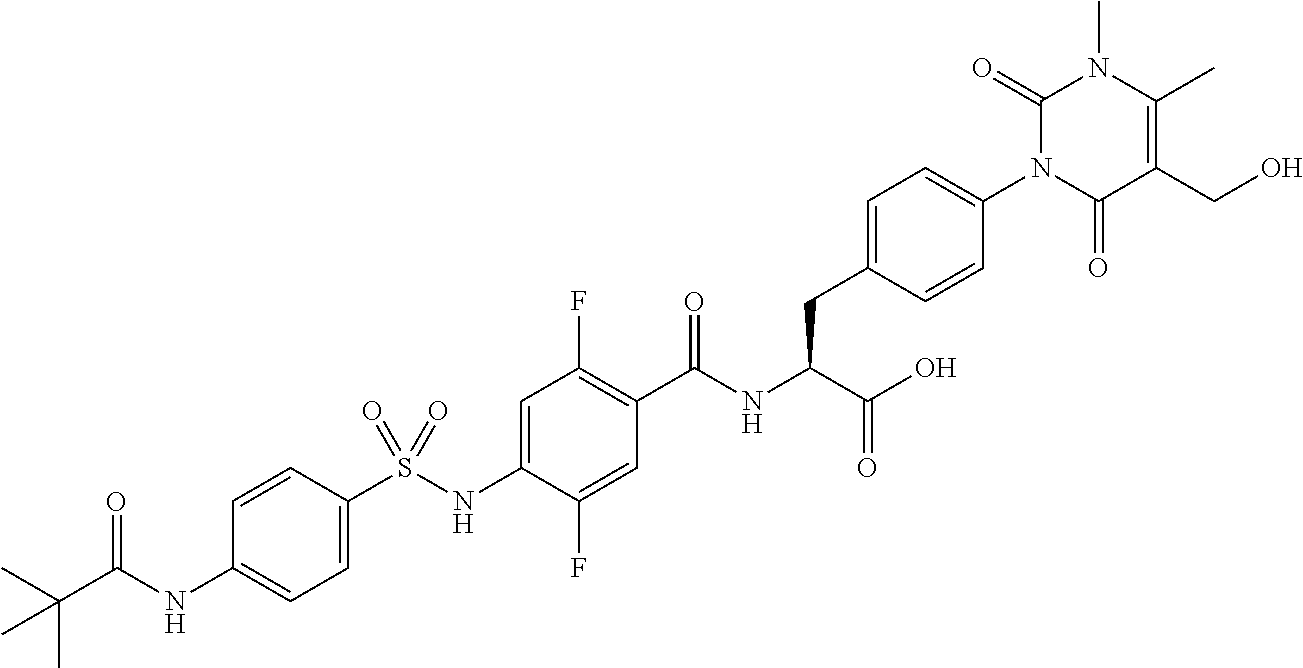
C1=C(S(NC2=CC(F)=C(C(NC(C(O)=O)CC3=CC=C(N4C(=O)C(CO)=C(C)N(C)C4=O)C=C3)=O)C=C2F)(=O)=O)C=CC(NC(C(C)(C)C)=O)=C1
